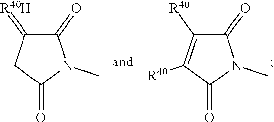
C1(=O)C(=[R40H])CC(=O)N1C.C1(=O)C([R40])=C([R40])C(=O)N1C
